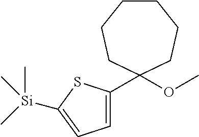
C1=C(C2(OC)CCCCCC2)SC([Si](C)(C)C)=C1
